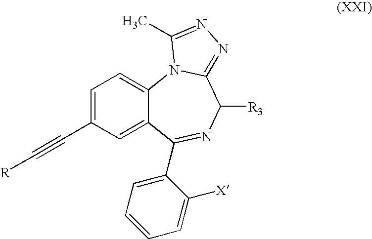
C12=CC=C(C#C[R])C=C1C(C1=CC=CC=C1[X])=NC([R3])C1=NN=C(C)N21
